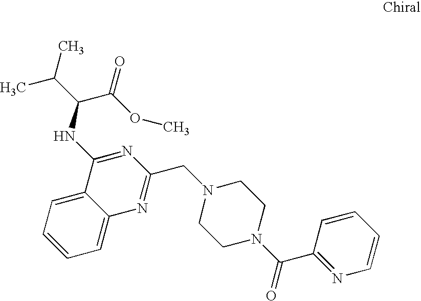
C1=CC=C2C(=C1)C(NC(C(=O)OC)C(C)C)=NC(CN1CCN(C(C3=NC=CC=C3)=O)CC1)=N2
